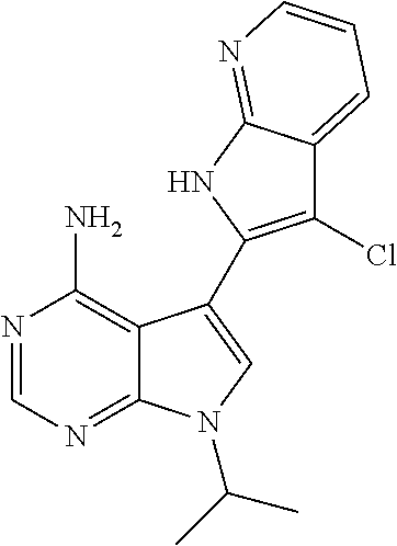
C12=C(N)N=CN=C1N(C(C)C)C=C2C1=C(Cl)C2=CC=CN=C2N1
